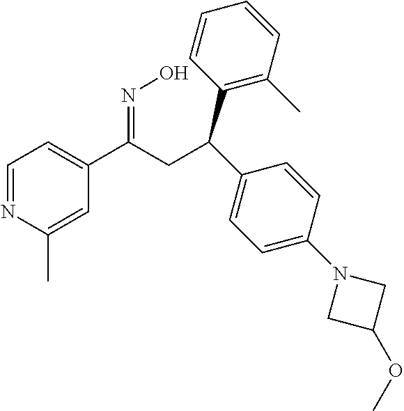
C1=NC(C)=CC(C(CC(C2=CC=C(N3CC(OC)C3)C=C2)C2=C(C)C=CC=C2)=NO)=C1
